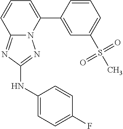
C1=CC(C2=CC=CC3=NC(NC4=CC=C(F)C=C4)=NN23)=CC(S(C)(=O)=O)=C1
